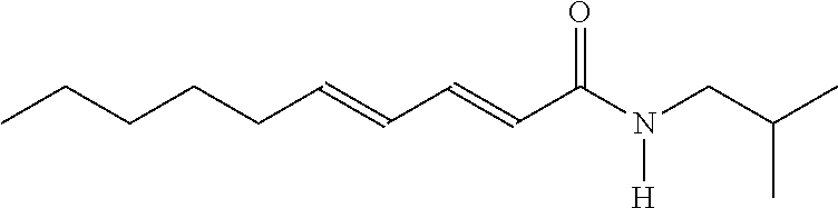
C(CCC=CC=CC(N(CC(C)C)[H])=O)CC
